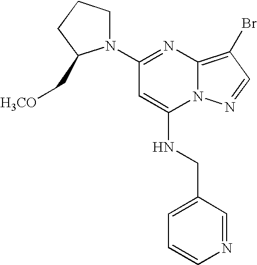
C1=CN=CC(CNC2=CC(N3CCCC3C[H3CO])=NC3=C(Br)C=NN23)=C1
